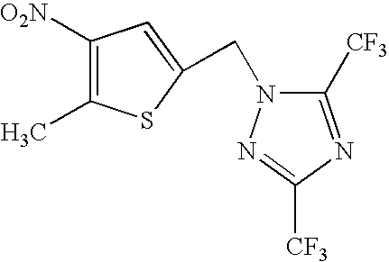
C1([O2N])=C(C)SC(CN2C([CF3])=NC([CF3])=N2)=C1
